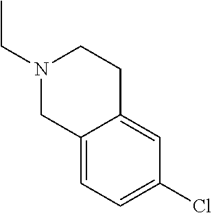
N1(CC)CC2=CC=C(Cl)C=C2CC1
